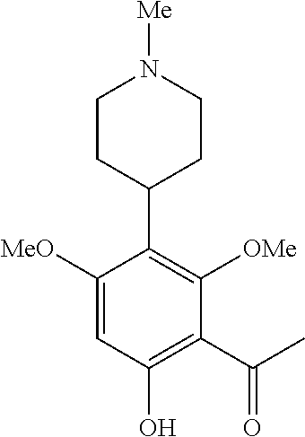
C1CC(C2=C([OMe])C(C(C)=O)=C(O)C=C2[MeO])CCN1[Me]
